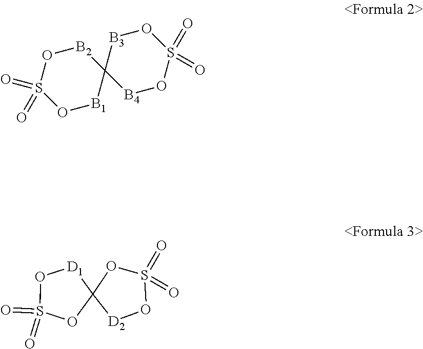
C12([B2]OS(=O)(=O)O[B1]1)[B4]OS(=O)(=O)O[B3]2.S1(=O)(=O)OC2([D1]O1)[D2]OS(=O)(=O)O2
